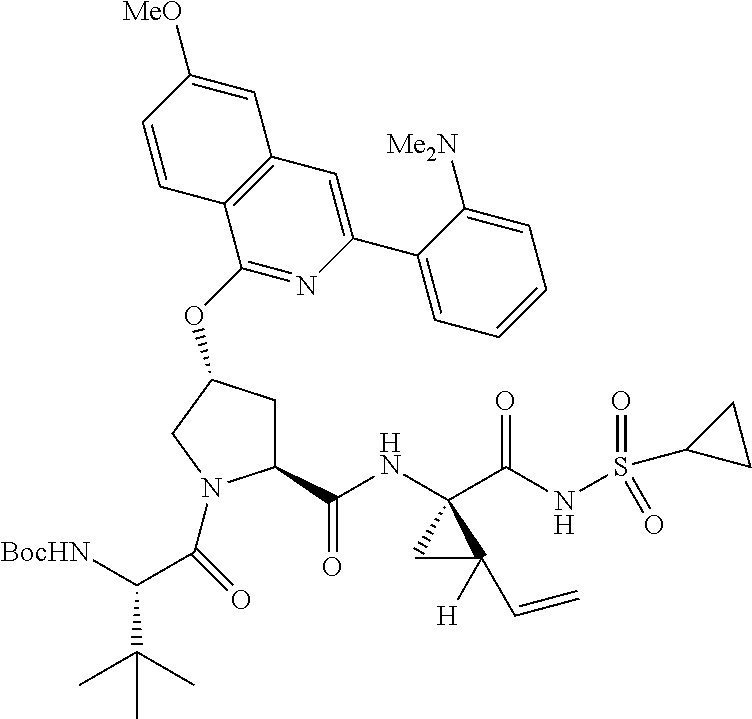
C1(C(NC2(C(NS(=O)(C3CC3)=O)=O)CC2([H])C=C)=O)CC(OC2=NC(C3=CC=CC=C3[Me2N])=CC3=C2C=CC([MeO])=C3)CN1C(C(C(C)(C)C)[BocHN])=O
